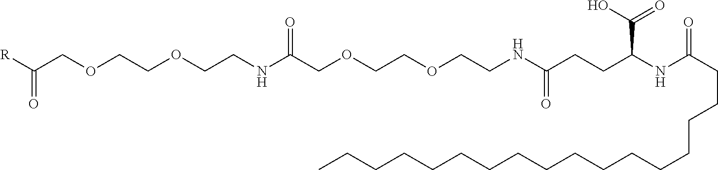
[R]C(COCCOCCNC(COCCOCCNC(CCC(NC(CCCCCCCCCCCCCCCCC)=O)C(O)=O)=O)=O)=O
